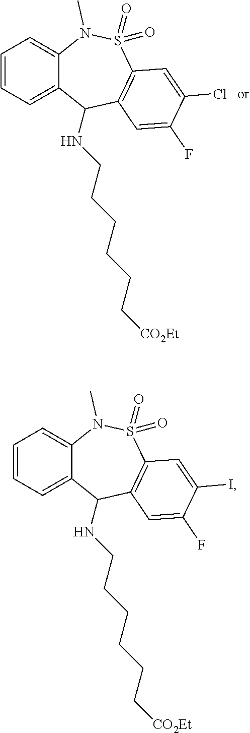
C1=CC=C2C(=C1)N(C)S(=O)(=O)C1=C(C2NCCCCCC[CO2Et])C=C(F)C(Cl)=C1.C1=CC=C2C(=C1)N(C)S(=O)(=O)C1=C(C2NCCCCCC[CO2Et])C=C(F)C(I)=C1
